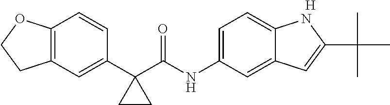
C1(C2(C(NC3=CC=C4C(=C3)C=C(C(C)(C)C)N4)=O)CC2)=CC2=C(C=C1)OCC2.[H]
